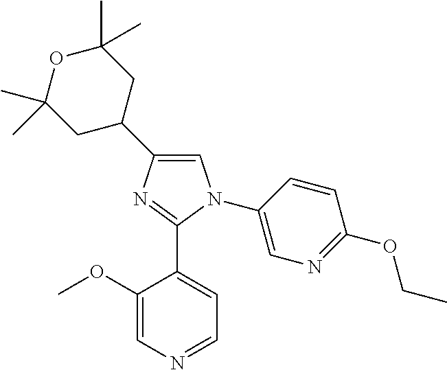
C1=C(C2CC(C)(C)OC(C)(C)C2)N=C(C2=CC=NC=C2OC)N1C1=CN=C(OCC)C=C1
